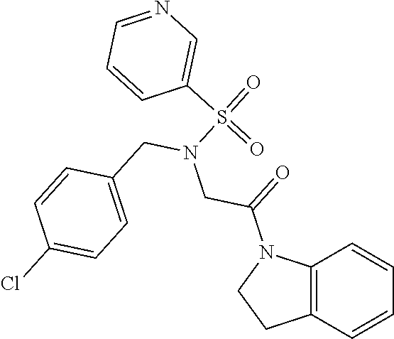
C12=C(C=CC=C1)CCN2C(=O)CN(CC1=CC=C(Cl)C=C1)S(=O)(C1=CN=CC=C1)=O
